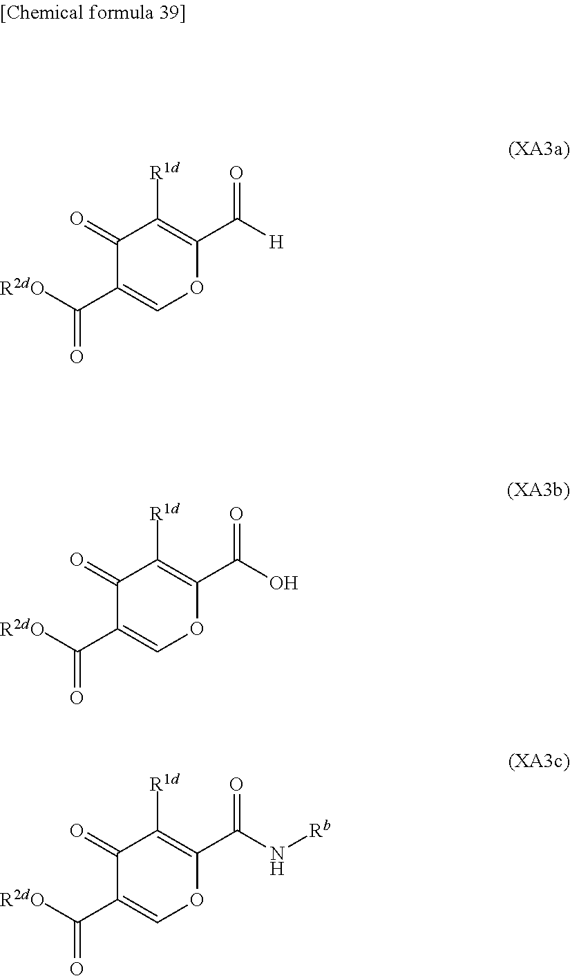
C1(=O)C(C(=O)[R2dO])=COC(C([H])=O)=C1[R1d].C1(=O)C(C(=O)[R2dO])=COC(C(O)=O)=C1[R1d].C1(=O)C(C(=O)[R2dO])=COC(C(N[Rb])=O)=C1[R1d]
